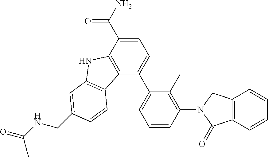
C1=C(C(N)=O)C2=C(C(C3=CC=CC(N4C(=O)C5=C(C4)C=CC=C5)=C3C)=C1)C1=C(N2)C=C(CNC(=O)C)C=C1
